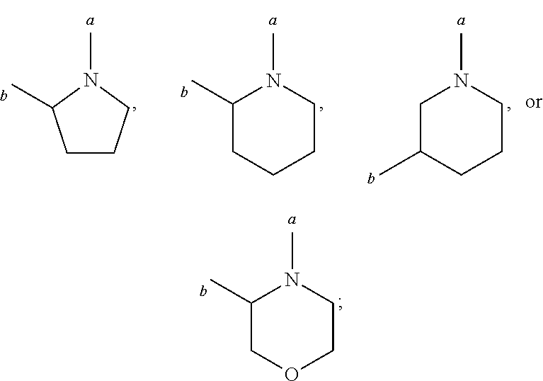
C1OCCN(C)C1C.C1CCN(C)C1C.C1CCCN(C)C1C.C1(C)CCCN(C)C1
